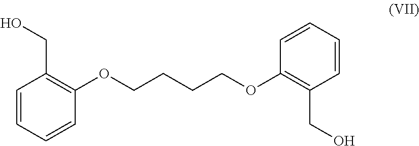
C1=CC=CC(OCCCCOC2=C(CO)C=CC=C2)=C1CO
